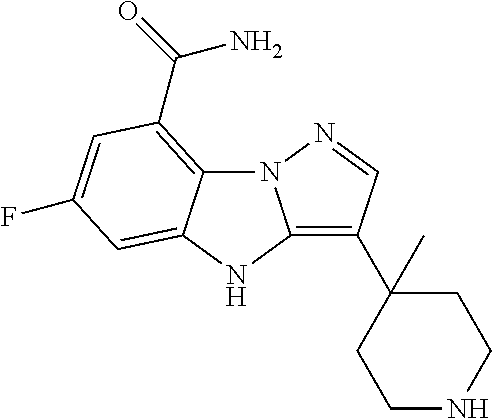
N12C3=C(C(N)=O)C=C(F)C=C3NC1=C(C1(C)CCNCC1)C=N2
